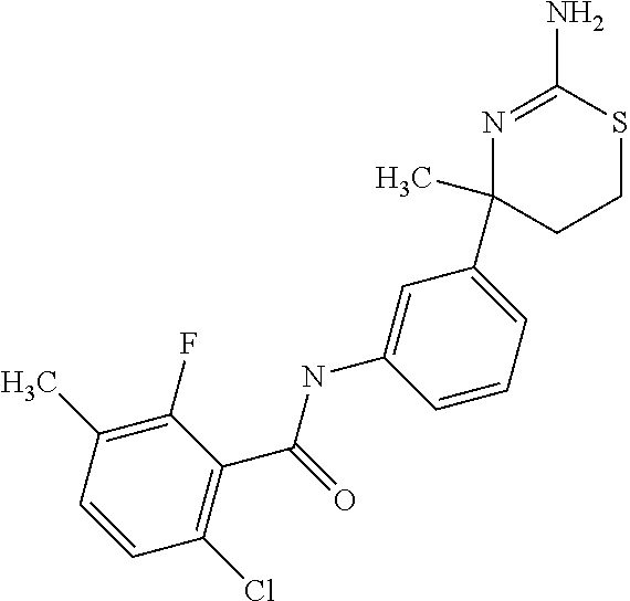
C1(C)(C2=CC=CC(NC(C3=C(Cl)C=CC(C)=C3F)=O)=C2)N=C(N)SCC1
